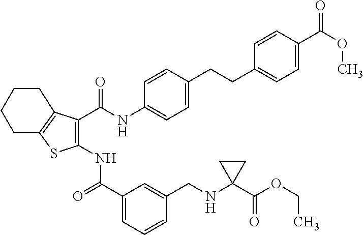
C1(C(=O)NC2=C(C(NC3=CC=C(CCC4=CC=C(C(=O)OC)C=C4)C=C3)=O)C3=C(S2)CCCC3)=CC=CC(CNC2(C(OCC)=O)CC2)=C1
